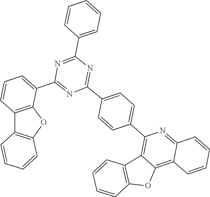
C1=CC2=C(C(C3=NC(C4=CC=C(C5=C6C(=C7C(=N5)C=CC=C7)OC5=C6C=CC=C5)C=C4)=NC(C4=CC=CC=C4)=N3)=C1)OC1=C2C=CC=C1
